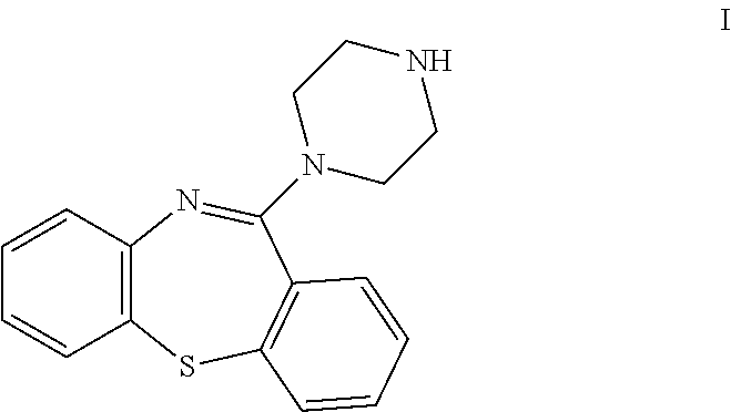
C12=C(C=CC=C1)N=C(N1CCNCC1)C1=C(S2)C=CC=C1
